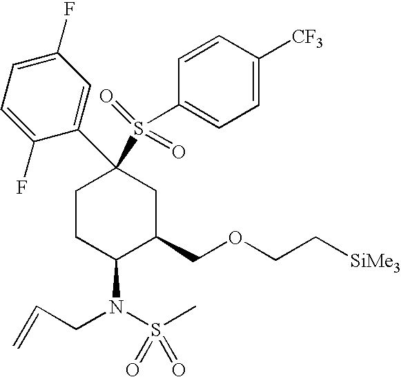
C1CC(N(S(C)(=O)=O)CC=C)C(COCC[SiMe3])CC1(C1=CC(F)=CC=C1F)S(C1=CC=C([CF3])C=C1)(=O)=O
